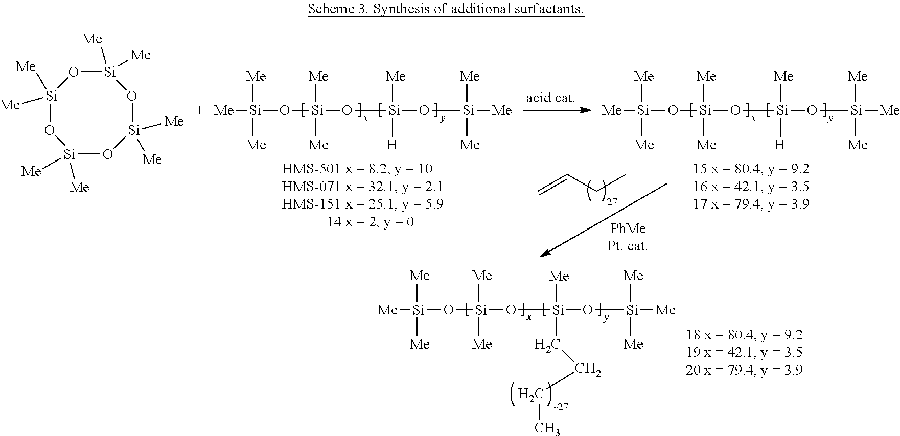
[Me][Si]([Me])([Me])O[Si]([Me])([Me])O[Si](O[Si]([Me])([Me])[Me])([Me])CCCC.[Me][Si]([Me])([Me])O[Si]([Me])([Me])O[Si](O[Si]([Me])([Me])[Me])([Me])[H].[Me][Si]([Me])([Me])O[Si]([Me])([Me])O[Si](O[Si]([Me])([Me])[Me])([Me])[H].C=CCC.O1[Si]([Me])([Me])O[Si]([Me])([Me])O[Si]([Me])([Me])O[Si]1([Me])[Me]
